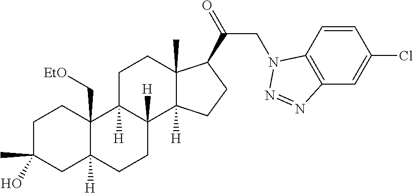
C1C(C)(O)CC2([H])C(C[EtO])(C1)C1([H])C([H])(CC2)C2([H])C(C)(CC1)C(C(=O)CN1C3=C(C=C(Cl)C=C3)N=N1)CC2
